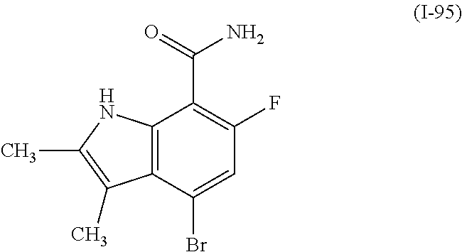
C12=C(C(Br)=CC(F)=C1C(N)=O)C(C)=C(C)N2
